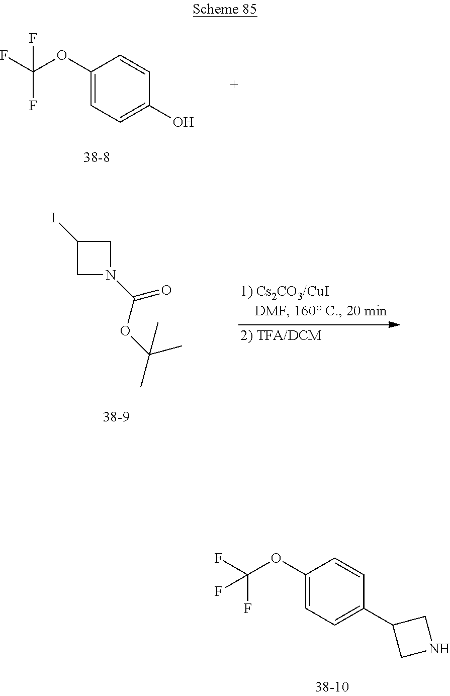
C1=C(OC(F)(F)F)C=CC(O)=C1.C1(I)CN(C(OC(C)(C)C)=O)C1.C1=C(OC(F)(F)F)C=CC(C2CNC2)=C1
